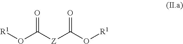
[R1]OC([Z]C(O[R1])=O)=O
